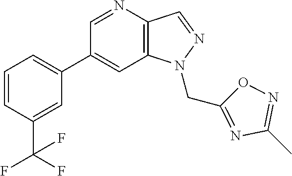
C1(C2=CC=CC(C(F)(F)F)=C2)=CC2=C(C=NN2CC2=NC(C)=NO2)N=C1
